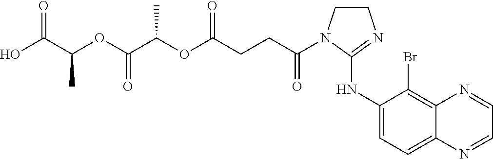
C1CN(C(CCC(OC(C(OC(C(O)=O)C)=O)C)=O)=O)C(NC2=CC=C3C(=C2Br)N=CC=N3)=N1
